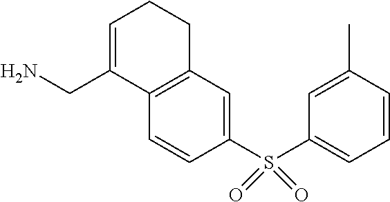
C1=CC(S(C2=CC=CC(C)=C2)(=O)=O)=CC2=C1C(CN)=CCC2
